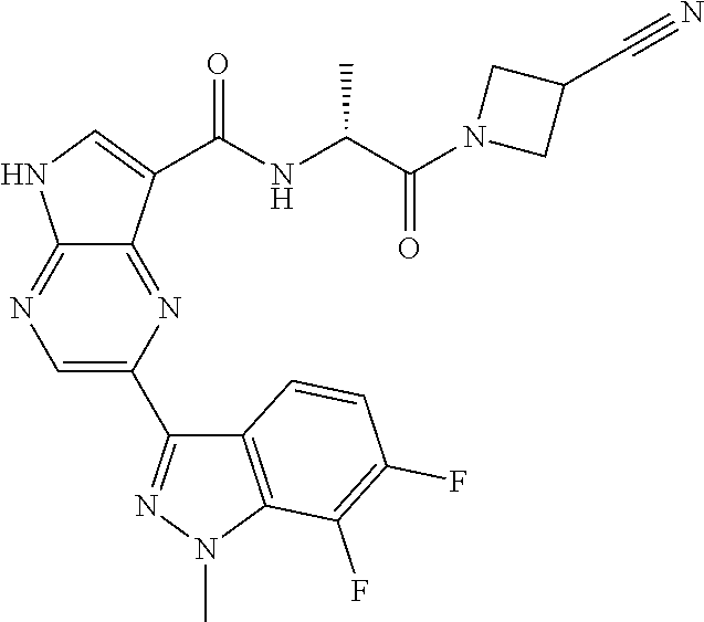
C1=C(C2=NN(C)C3=C2C=CC(F)=C3F)N=C2C(=N1)NC=C2C(NC(C(N1CC(C#N)C1)=O)C)=O
